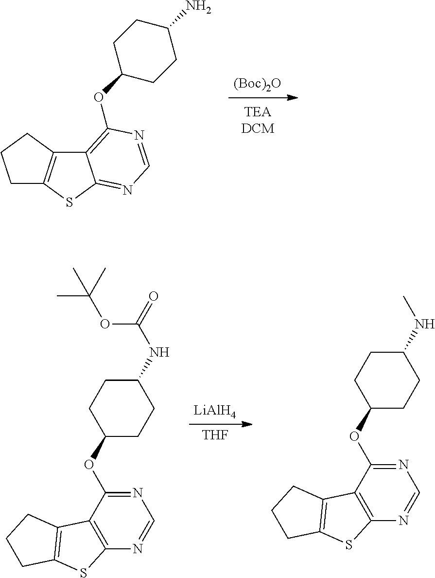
[(Boc)2O].C1C2=C(CC1)C1=C(OC3CCC(N)CC3)N=CN=C1S2.[LiAlH4].[THF].N1=C(OC2CCC(NC(=O)OC(C)(C)C)CC2)C2=C(N=C1)SC1=C2CCC1.N1=C(OC2CCC(NC)CC2)C2=C(N=C1)SC1=C2CCC1
